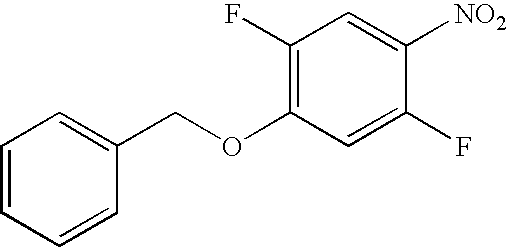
C1=CC=CC(COC2=C(F)C=C([NO2])C(F)=C2)=C1
